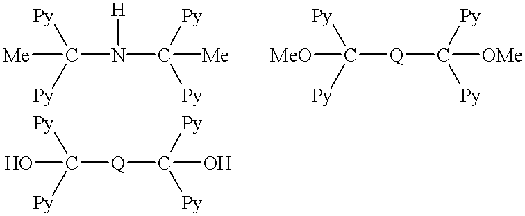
[Me]C(N([H])C([Me])([Py])[Py])([Py])[Py].[MeO]C([Q]C([OMe])([Py])[Py])([Py])[Py].OC([Q]C(O)([Py])[Py])([Py])[Py]
